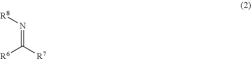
[R6]C([R7])=N[R8]
